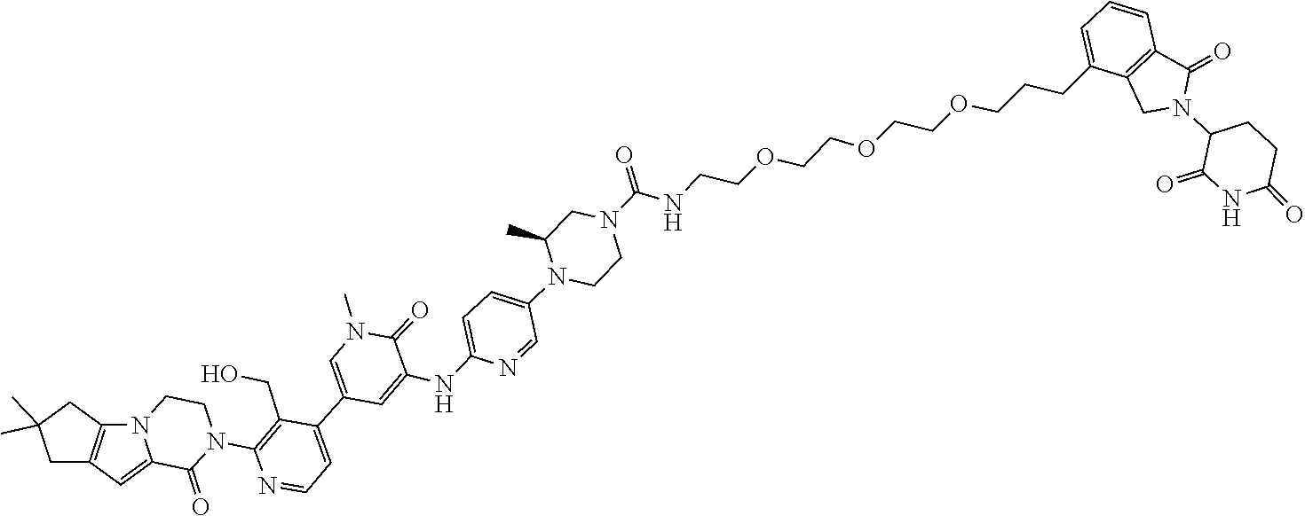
C1=C2C(=O)N(C3=C(CO)C(C4=CN(C)C(=O)C(NC5=CC=C(N6C(C)CN(C(NCCOCCOCCOCCCC7=CC=CC8=C7CN(C7CCC(=O)NC7=O)C8=O)=O)CC6)C=N5)=C4)=CC=N3)CCN2C2=C1CC(C)(C)C2
